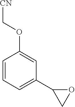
C1=CC=C(C2CO2)C=C1OC[CN]
